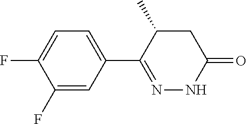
C1(F)=CC=C(C2=NNC(=O)CC2C)C=C1F
